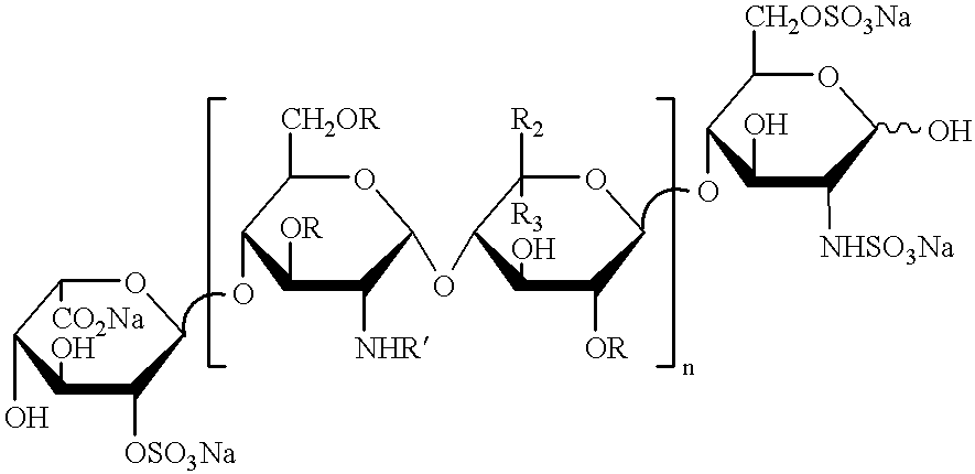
C1([CO2Na])C(O)C(O)C([OSO3Na])CO1.OC1C([CH2OR])OC(OC2C([R3])([R2])OCC([OR])C2O)C([NHR])C1[OR].C1([CH2OSO3Na])C(O)C(O)C([NHSO3Na])C(O)O1
